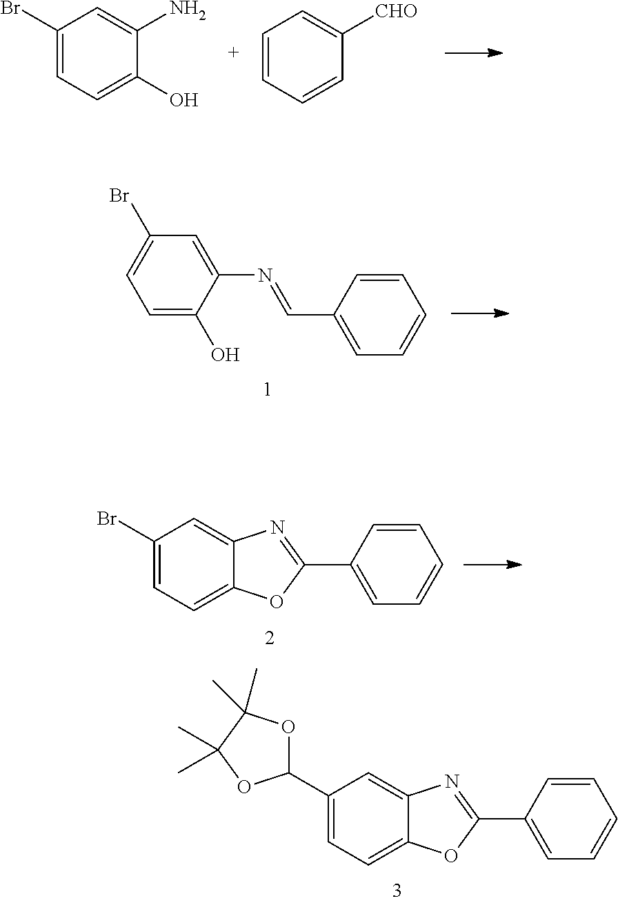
C1(C2=NC3=CC(C4OC(C)(C)C(C)(C)O4)=CC=C3O2)=CC=CC=C1.C1(Br)=CC=C(O)C(N)=C1.C1=CC=CC([CHO])=C1.C1=C(O)C(N=CC2=CC=CC=C2)=CC(Br)=C1.C1(C2=NC3=CC(Br)=CC=C3O2)=CC=CC=C1
